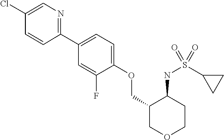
C1(C2=CC=C(OCC3COCCC3NS(C3CC3)(=O)=O)C(F)=C2)=NC=C(Cl)C=C1
